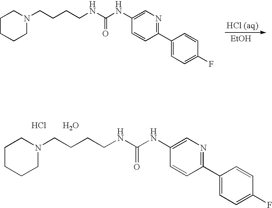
C1CCCN(CCCCNC(NC2=CN=C(C3=CC=C(F)C=C3)C=C2)=O)C1.[EtOH].C1CCCN(CCCCNC(NC2=CN=C(C3=CC=C(F)C=C3)C=C2)=O)C1.Cl.O
